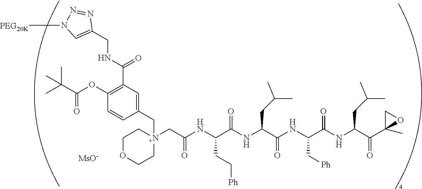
C(NC(C1=C(OC(C(C)(C)C)=O)C=CC(C[N+]2(CC(NC(C(NC(C(NC(C(NC(C(C3(C)OC3)=O)CC(C)C)=O)C[Ph])=O)CC(C)C)=O)CC[Ph])=O)CCOCC2)=C1)=O)C1=CN([PEG20K])N=N1.[MsO-]
